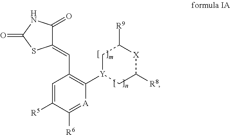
C1(=CC2=C([Y]3CC([R8])[X]C([R9])C3)[A]=C([R6])C([R5])=C2)C(=O)NC(=O)S1
